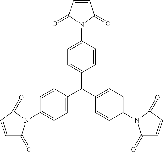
O=C1C=CC(=O)N1C1=CC=C(C(C2=CC=C(N3C(=O)C=CC3=O)C=C2)C2=CC=C(N3C(=O)C=CC3=O)C=C2)C=C1
